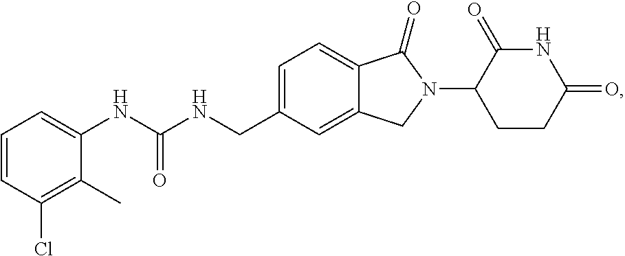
C1=C(CNC(NC2=CC=CC(Cl)=C2C)=O)C=C2C(=C1)C(=O)N(C1CCC(=O)NC1=O)C2
